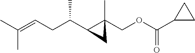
C(C=C(C)C)C(C1C(C)(COC(C2CC2)=O)C1)C
